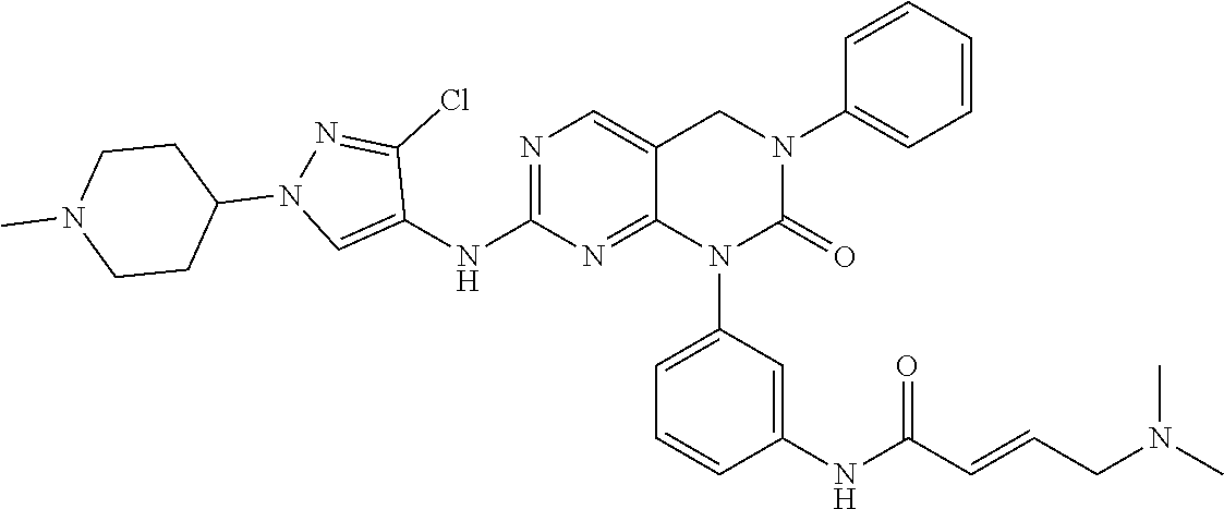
CN(CC=CC(NC1=CC(N2C3=NC(NC4=CN(C5CCN(C)CC5)N=C4Cl)=NC=C3CN(C3=CC=CC=C3)C2=O)=CC=C1)=O)C
